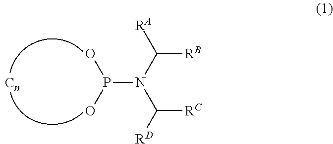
N(C([RB])[RA])(C([RD])[RC])P(O)O
